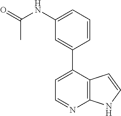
C1=C(C2=CC(NC(=O)C)=CC=C2)C2=C(N=C1)NC=C2
